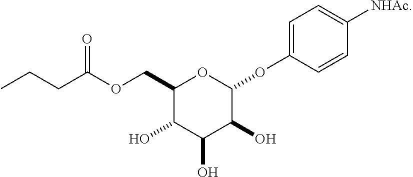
OC1C(O)C(O)C(OC2=CC=C([NHAc])C=C2)OC1COC(CCC)=O
